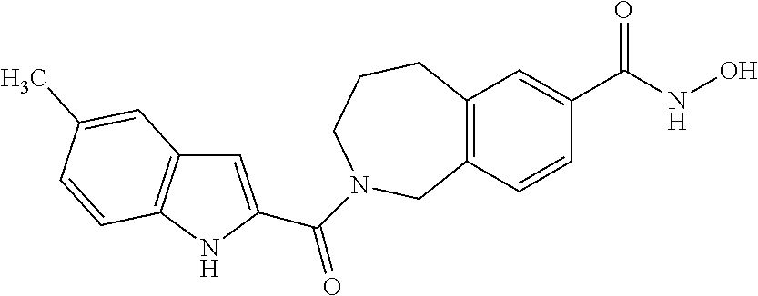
C12=C(C=C(C(NO)=O)C=C1)CCCN(C(=O)C1=CC3=C(N1)C=CC(C)=C3)C2
